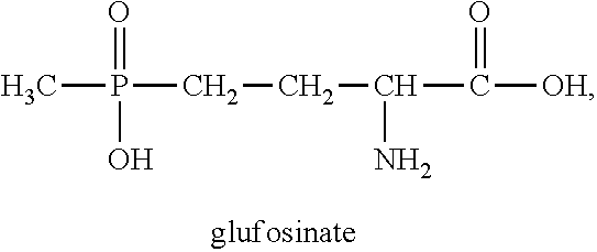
CP(=O)(O)CCC(N)C(=O)[OH]
